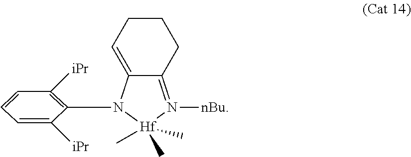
C12=CCCCC1=N([nBu])[Hf](C)(C)(C)N2C1=C([iPr])C=CC=C1[iPr]
